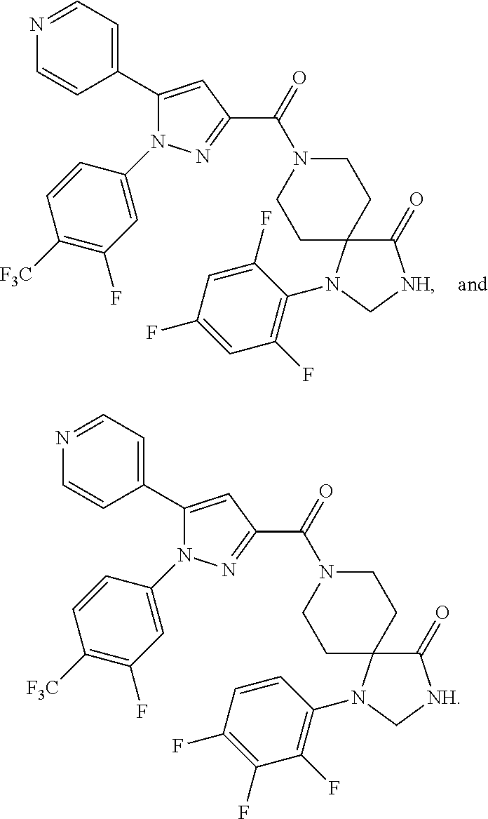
C1(C2=CC=NC=C2)=CC(C(=O)N2CCC3(CC2)C(=O)[NH]CN3C2=C(F)C=C(F)C=C2F)=NN1C1=CC(F)=C([F3C])C=C1.C1(C2=CC=NC=C2)=CC(C(=O)N2CCC3(CC2)C(=O)[NH]CN3C2=C(F)C(F)=C(F)C=C2)=NN1C1=CC(F)=C([F3C])C=C1
